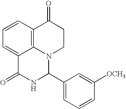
C1=CC2=C3C(=C1)C(=O)NC(C1=CC=CC([OCH3])=C1)N3CCC2=O
